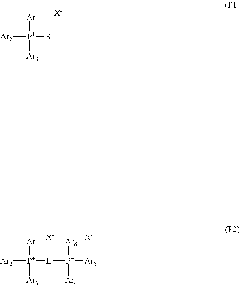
[Ar1][P+]([Ar2])([Ar3])[R1].[X-].[Ar1][P+]([Ar2])([Ar3])[L][P+]([Ar6])([Ar4])[Ar5].[X-].[X-]
